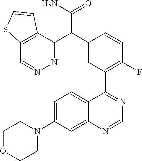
C12=CC(N3CCOCC3)=CC=C1C(C1=C(F)C=CC(C(C3=NN=CC4=C3C=CS4)C(N)=O)=C1)=NC=N2
